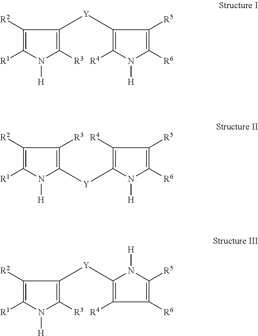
C1([R2])=C([R1])N([H])C([R3])=C1[Y]C1=C([R4])N([H])C([R6])=C1[R5].C1([R2])=C([R1])N([H])C([Y]C2=C([R4])C([R5])=C([R6])N2[H])=C1[R3].C1([R2])=C([R1])N([H])C([R3])=C1[Y]C1=C([R4])C([R6])=C([R5])N1[H]
